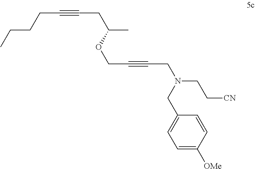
CCCCC#CCC(OCC#CCN(CC1=CC=C([OMe])C=C1)CC[CN])C
